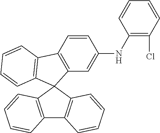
C1=CC2=C(C=C1NC1=C(Cl)C=CC=C1)C1(C3=C2C=CC=C3)C2=C(C3=C1C=CC=C3)C=CC=C2
